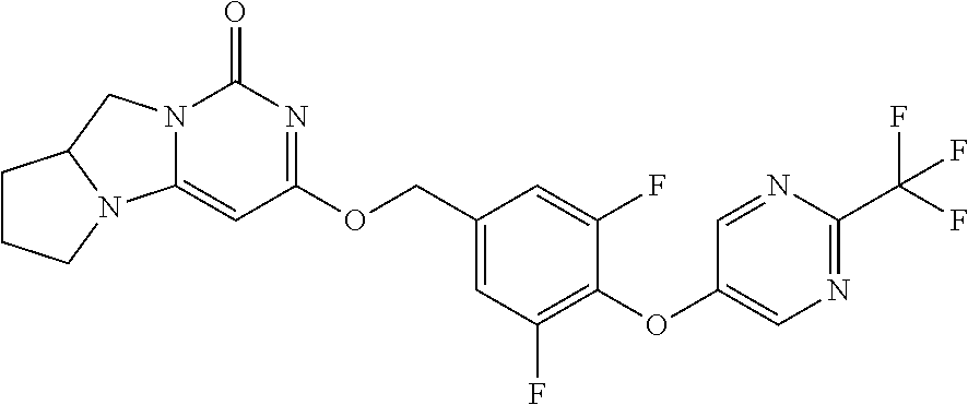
N12C(=CC(OCC3=CC(F)=C(OC4=CN=C(C(F)(F)F)N=C4)C(F)=C3)=NC1=O)N1C(C2)CCC1
